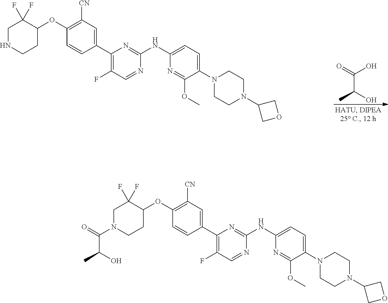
O=C(O)C(O)C.C1(C2=CC([CN])=C(OC3C(F)(F)CNCC3)C=C2)=C(F)C=NC(NC2=CC=C(N3CCN(C4COC4)CC3)C(OC)=N2)=N1.C1(C2=CC([CN])=C(OC3C(F)(F)CN(C(=O)C(C)O)CC3)C=C2)=C(F)C=NC(NC2=CC=C(N3CCN(C4COC4)CC3)C(OC)=N2)=N1
